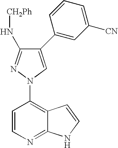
C1=CN=C2C(=C1N1C=C(C3=CC([CN])=CC=C3)C(N[CH2Ph])=N1)C=CN2
